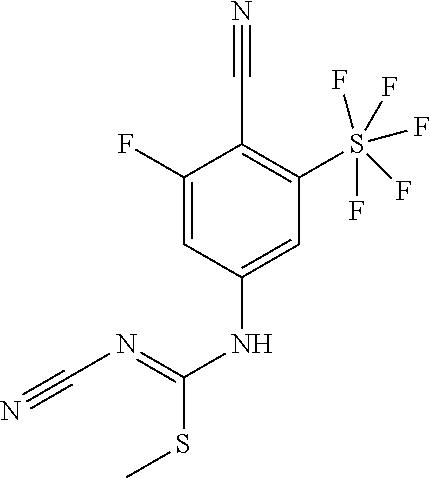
C1(NC(SC)=NC#N)=CC(S(F)(F)(F)(F)F)=C(C#N)C(F)=C1
